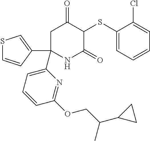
C1C(C2=CSC=C2)(C2=CC=CC(OCC(C3CC3)C)=N2)NC(=O)C(SC2=CC=CC=C2Cl)C1=O
